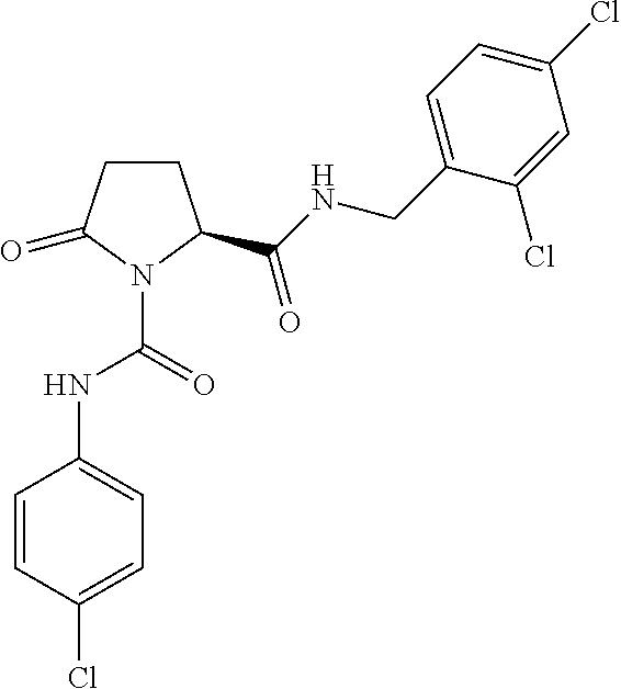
C1CC(C(NCC2=CC=C(Cl)C=C2Cl)=O)N(C(=O)NC2=CC=C(Cl)C=C2)C1=O
